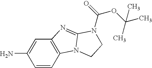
C1(N)=CC2=C(C=C1)N1C(=N2)N(C(=O)OC(C)(C)C)CC1
